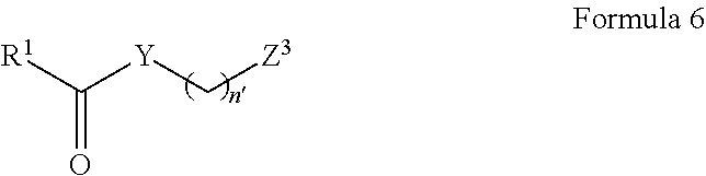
C(=O)([R1])[Y]C[Z3]
